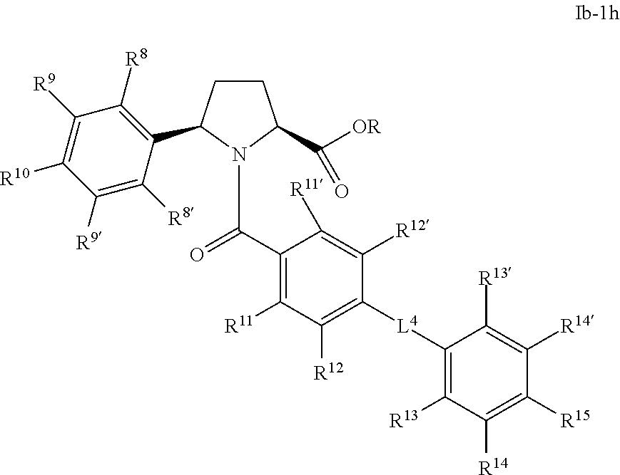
C(C1=C([R11])C([R12])=C([L4]C2=C([R13])C([R14])=C([R15])C([R14])=C2[R13])C([R12])=C1[R11])(N1C(C([OR])=O)CCC1C1=C([R8])C([R9])=C([R10])C([R9])=C1[R8])=O
